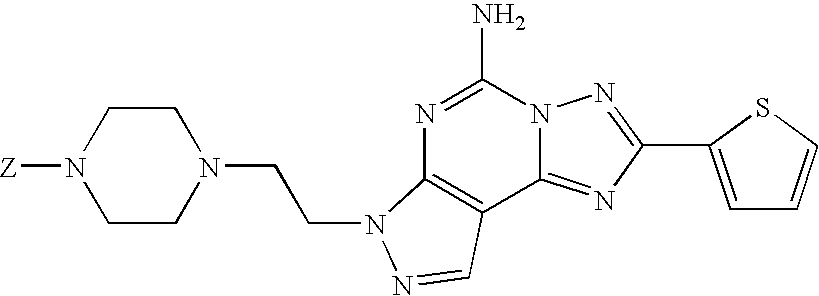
C1(N)=NC2=C(C3=NC(C4=CC=CS4)=NN13)C=NN2CCN1CCN([Z])CC1
